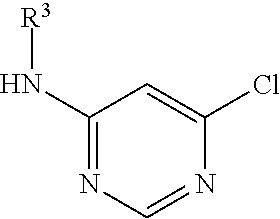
C1(N[R3])=NC=NC(Cl)=C1
